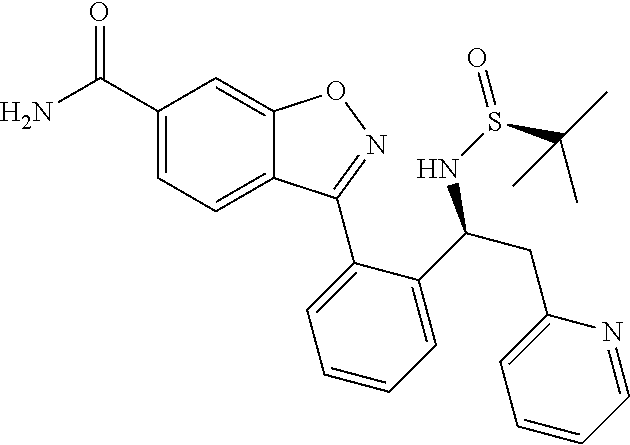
C1(C(N)=O)=CC=C2C(=C1)ON=C2C1=CC=CC=C1C(NS(=O)C(C)(C)C)CC1=CC=CC=N1
